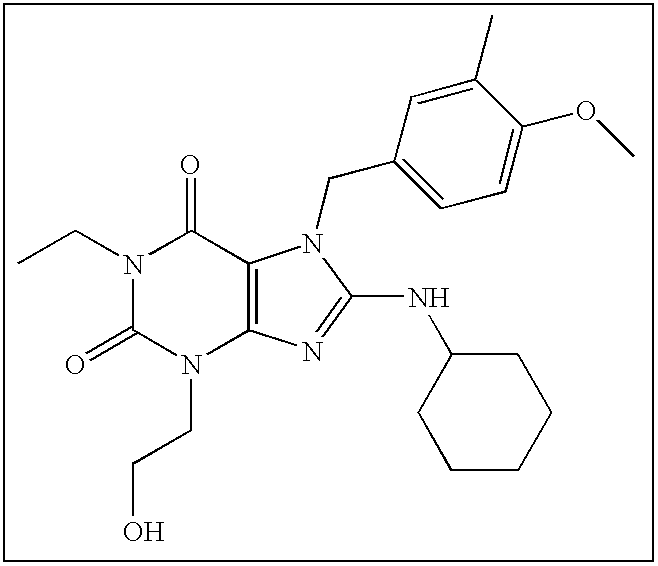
CCN1C(=O)N(CCO)C2=C(C1=O)N(CC1=CC=C(OC)C(C)=C1)C(NC1CCCCC1)=N2
